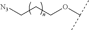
C(CCOC(C)C)[N3]
